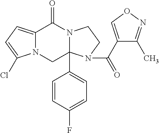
C12=CC=C(Cl)N1CC1(C3=CC=C(F)C=C3)N(C2=O)CCN1C(C1=CON=C1C)=O
